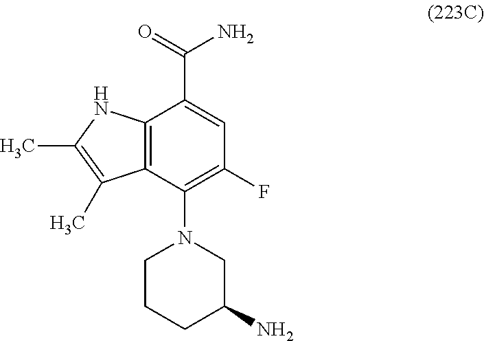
C12=C(C(N3CC(N)CCC3)=C(F)C=C1C(=O)N)C(C)=C(C)N2
